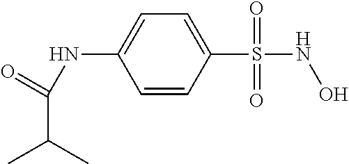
C1=CC(S(NO)(=O)=O)=CC=C1NC(C(C)C)=O
